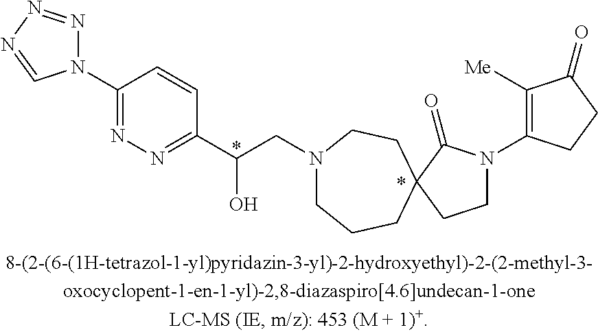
*.*.N1=C(N2N=NN=C2)C=CC(C(O)CN2CCCC3(CC2)CCN(C2=C([Me])C(=O)CC2)C3=O)=N1
